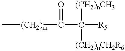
C[(CH2)m]C(=O)C([R5])([(CH2)nCH2R6])[(CH2)nCH3]
